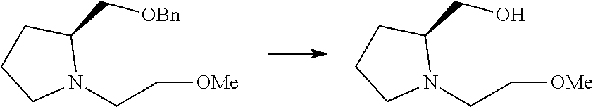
N1(CC[OMe])C(CO)CCC1.N1(CC[OMe])C(C[OBn])CCC1
